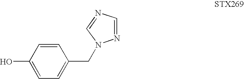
C1(CN2N=CN=C2)=CC=C(O)C=C1
